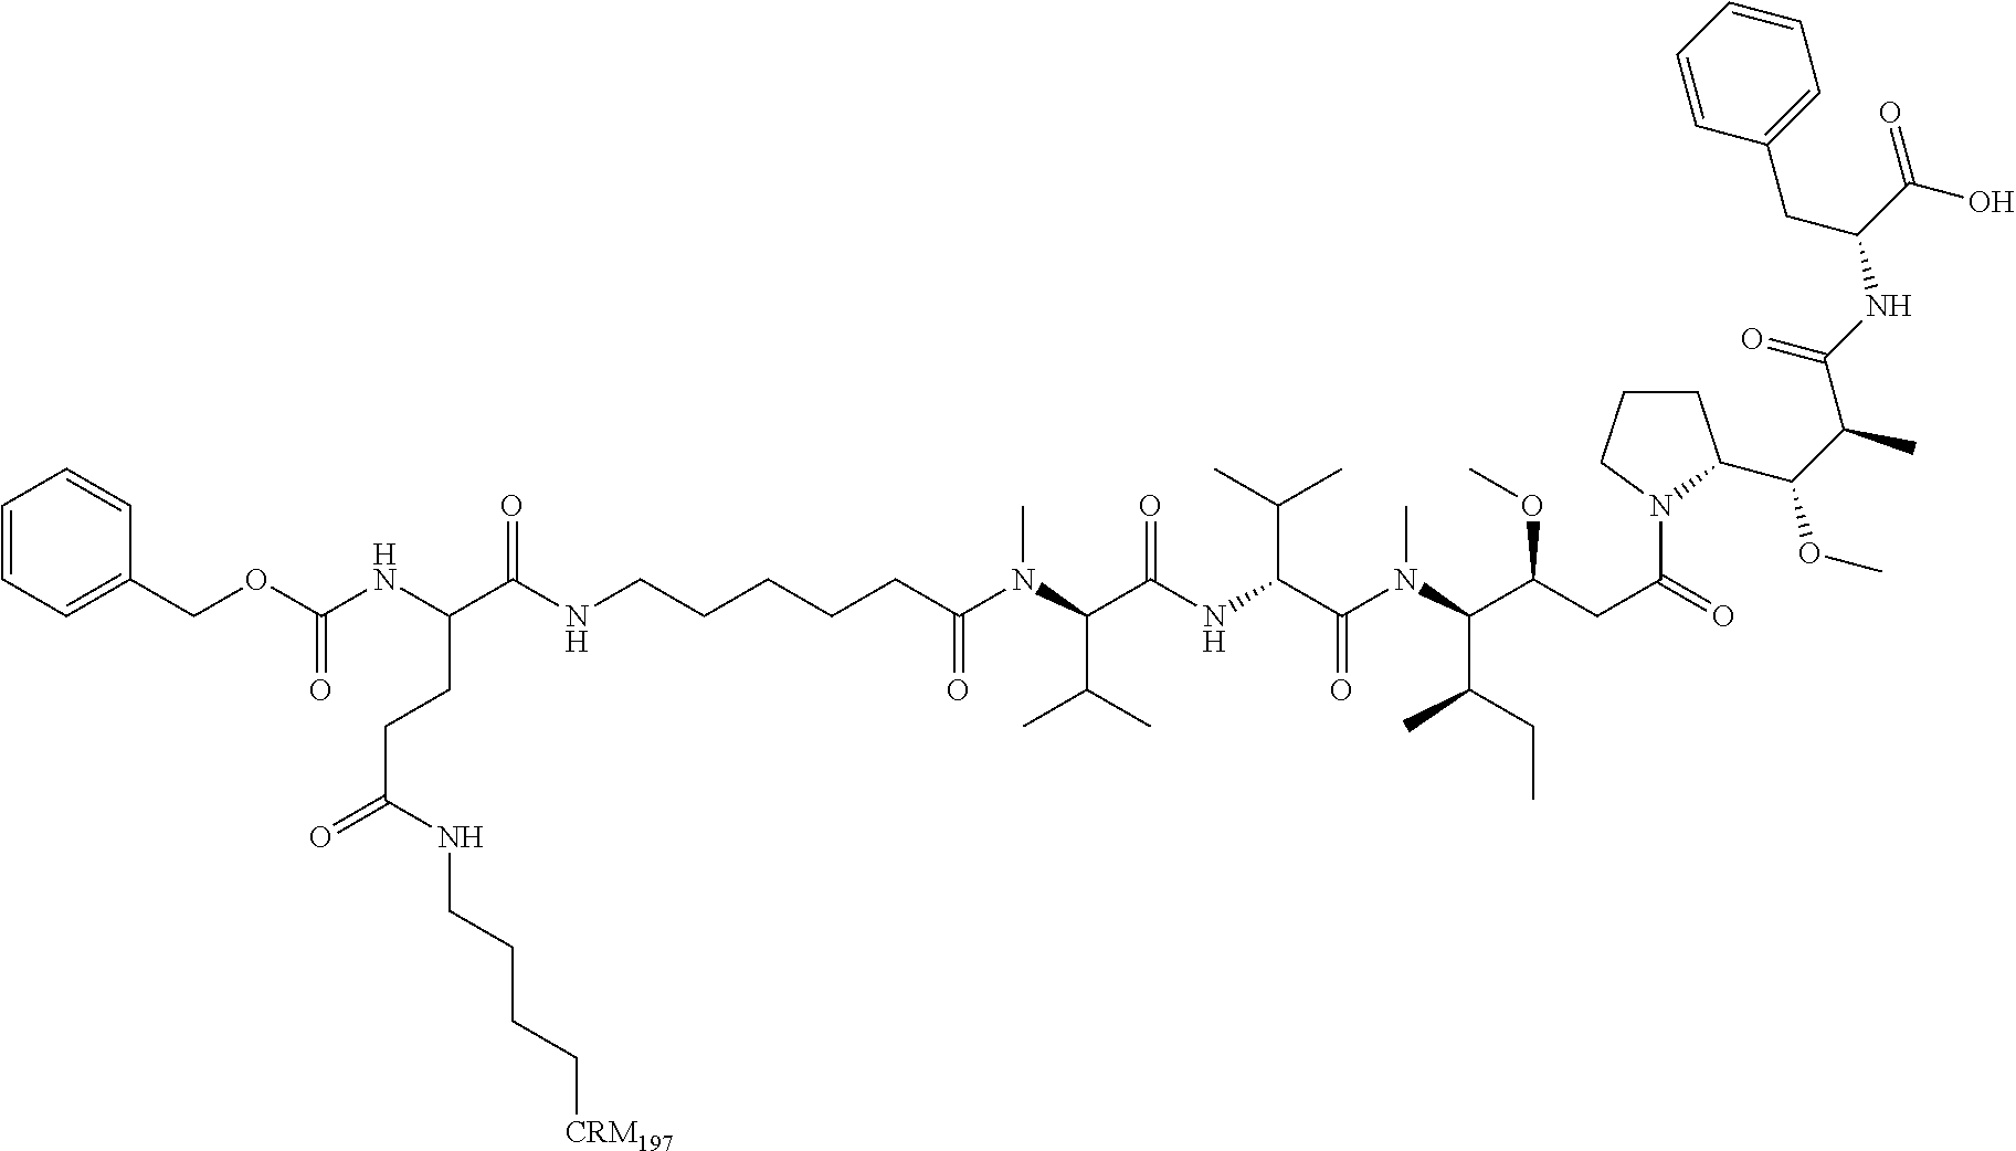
C1=CC=C(COC(NC(C(NCCCCCC(N(C(C(NC(C(N(C(C(CC(=O)N2C(C(OC)C(C(NC(CC3=CC=CC=C3)C(=O)O)=O)C)CCC2)OC)C(C)CC)C)=O)C(C)C)=O)C(C)C)C)=O)=O)CCC(NCCCC[CRM197])=O)=O)C=C1
